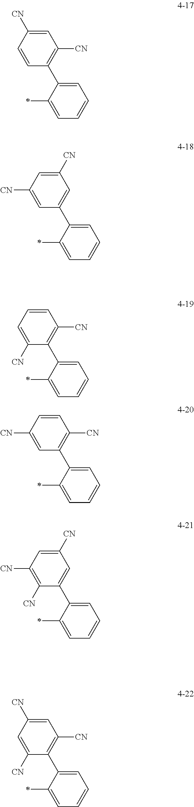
C1=C([CN])C=CC(C2=CC=CC=C2*)=C1[CN].C1([CN])=CC([CN])=CC(C2=CC=CC=C2*)=C1.C1=CC=C([CN])C(C2=CC=CC=C2*)=C1[CN].C1=CC([CN])=CC(C2=CC=CC=C2*)=C1[CN].C1([CN])=CC([CN])=C([CN])C(C2=CC=CC=C2*)=C1.C1=C([CN])C=C([CN])C(C2=CC=CC=C2*)=C1[CN]
